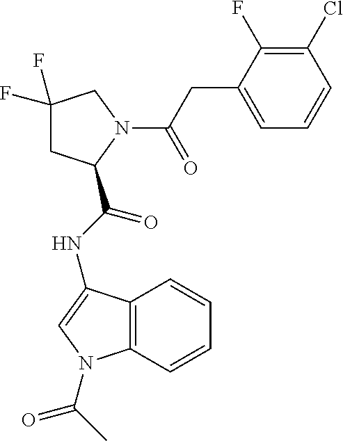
C1C(F)(F)CN(C(=O)CC2=CC=CC(Cl)=C2F)C1C(NC1=CN(C(C)=O)C2=C1C=CC=C2)=O
